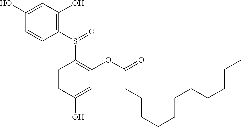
C1=CC(O)=CC(OC(=O)CCCCCCCCCCC)=C1S(C1=C(O)C=C(O)C=C1)=O
